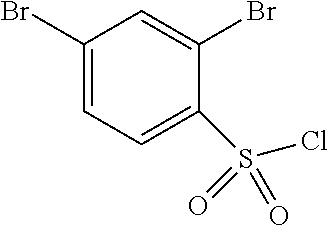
C1(Br)=CC=C(S(Cl)(=O)=O)C(Br)=C1
